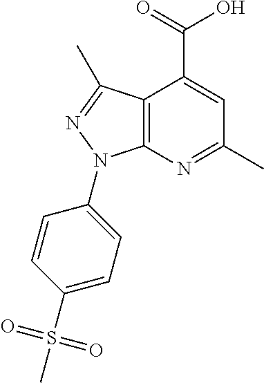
C12=C(N=C(C)C=C1C(=O)O)N(C1=CC=C(S(=O)(=O)C)C=C1)N=C2C
